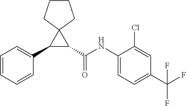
C1(C2=CC=CC=C2)C(C(NC2=CC=C(C(F)(F)F)C=C2Cl)=O)C12CCCC2
